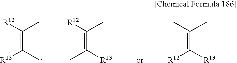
C(=C([R12])C)([R13])C.C(=C(C)C)([R13])[R12].C(=C([R12])C)(C)[R13]
